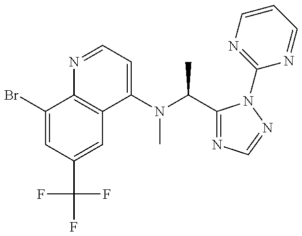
C1(Br)=CC(C(F)(F)F)=CC2=C1N=CC=C2N(C(C)C1=NC=NN1C1=NC=CC=N1)C
